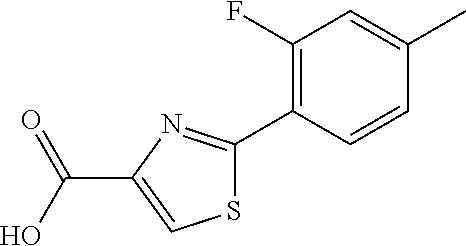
S1C(C2=C(F)C=C(C)C=C2)=NC(C(O)=O)=C1
